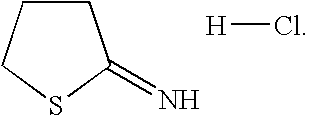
C1CCSC1=N.[H]Cl
